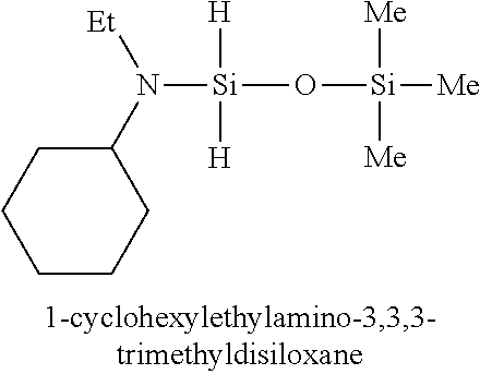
[Si](O[Si]([Me])([Me])[Me])([H])([H])N(C1CCCCC1)[Et]
